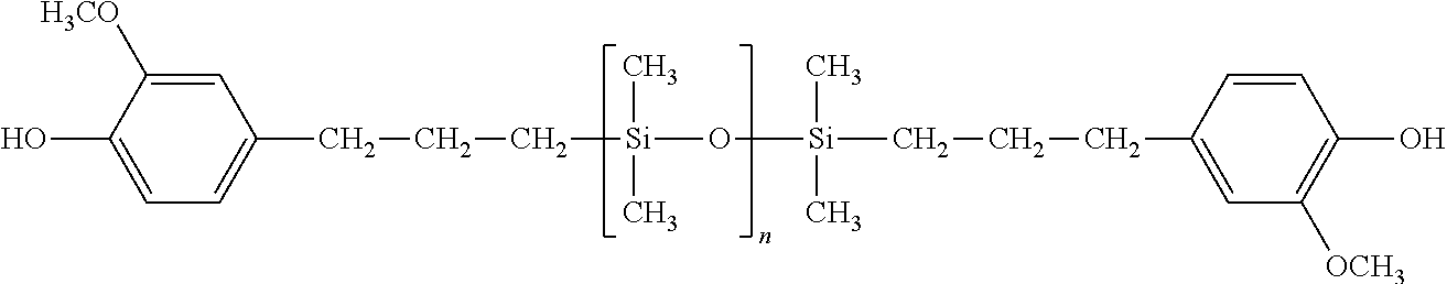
OC1=CC=C(CCC[Si](O[Si](CCCC2=CC([OCH3])=C(O)C=C2)(C)C)(C)C)C=C1[H3CO]
